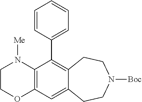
C12=C(C(C3=CC=CC=C3)=C3C(=C1)CCN([Boc])CC3)N([Me])CCO2
